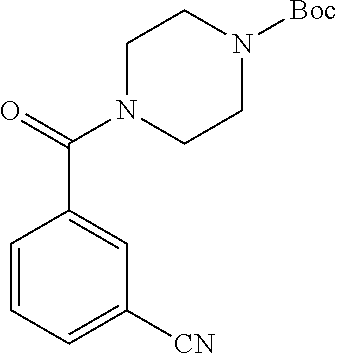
C1=CC=C([CN])C=C1C(=O)N1CCN([Boc])CC1
